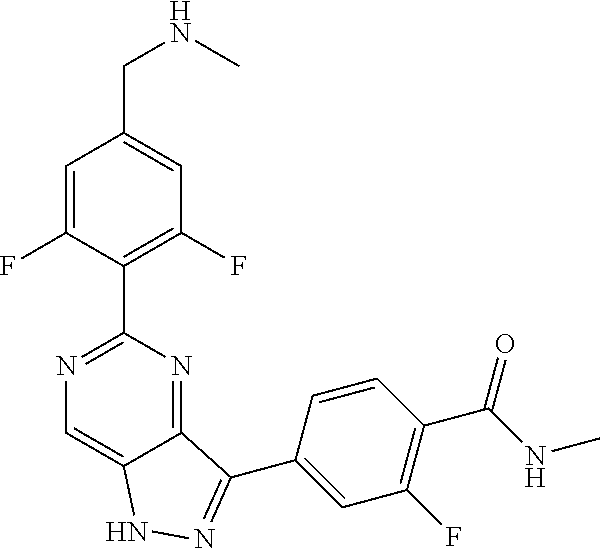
C1=C(F)C(C2=NC=C3C(=N2)C(C2=CC(F)=C(C(NC)=O)C=C2)=NN3)=C(F)C=C1CNC
